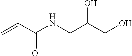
C=CC(NCC(O)CO)=O
